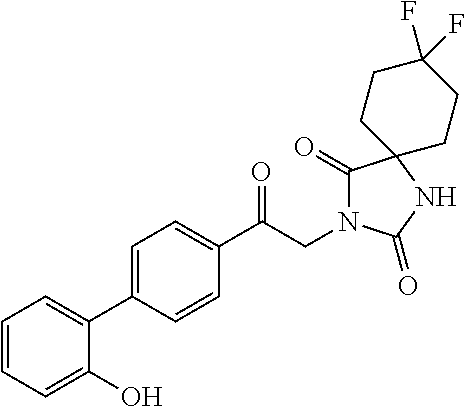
C1(C(CN2C(=O)C3(NC2=O)CCC(F)(F)CC3)=O)=CC=C(C2=CC=CC=C2O)C=C1
